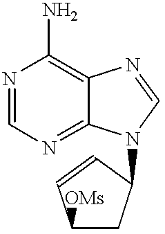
N1=CN=C2C(=C1N)N=CN2C1CC([OMs])C=C1
